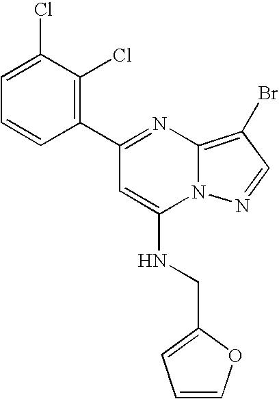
C1(C2=C(Cl)C(Cl)=CC=C2)=NC2=C(Br)C=NN2C(NCC2=CC=CO2)=C1
